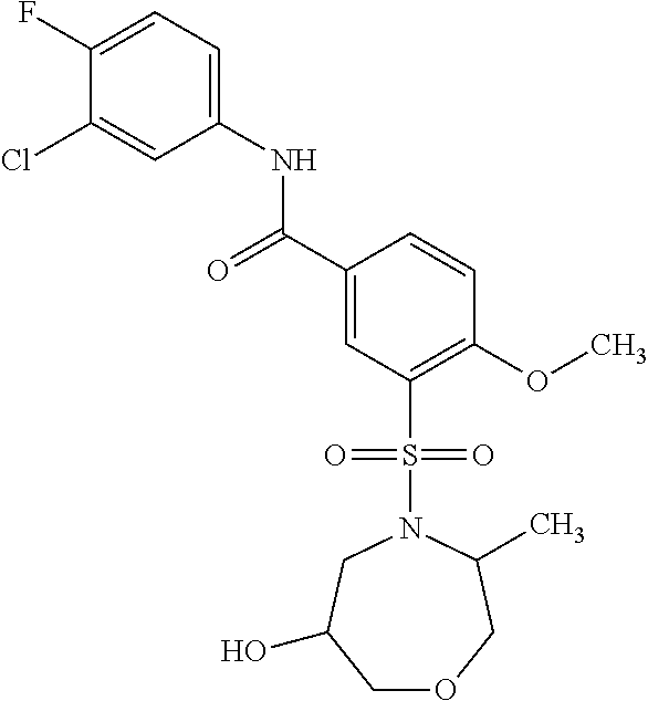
C1(F)=CC=C(NC(C2=CC(S(N3CC(O)COCC3C)(=O)=O)=C(OC)C=C2)=O)C=C1Cl
